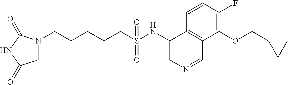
N1(CCCCCS(NC2=CN=CC3=C2C=CC(F)=C3OCC2CC2)(=O)=O)CC(=O)NC1=O
